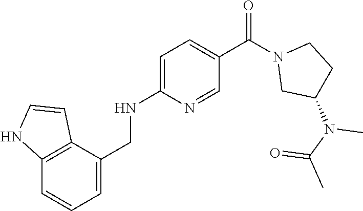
C1=C(NCC2=CC=CC3=C2C=CN3)N=CC(C(N2CC(N(C(C)=O)C)CC2)=O)=C1
